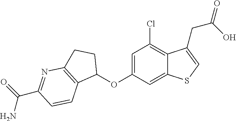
C1=C(OC2CCC3=C2C=CC(C(=O)N)=N3)C=C2C(=C1Cl)C(CC(O)=O)=CS2
